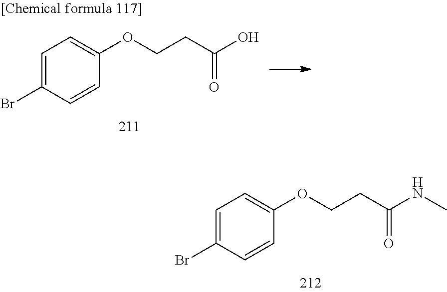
C(CC(O)=O)OC1=CC=C(Br)C=C1.C(CC(NC)=O)OC1=CC=C(Br)C=C1
